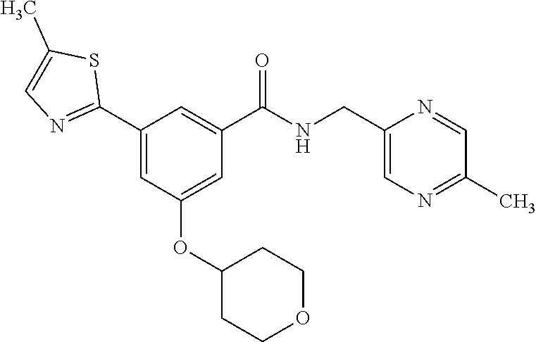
C1(C2=NC=C(C)S2)=CC(OC2CCOCC2)=CC(C(NCC2=CN=C(C)C=N2)=O)=C1
